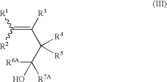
[R6A]C(C(C(=C([R2])[R1])[R3])([R4])[R5])(O)[R7A]
